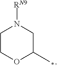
C1COC(C)CN1[RN9]
